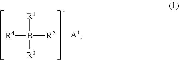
[R4]B([R2])([R1])[R3]
